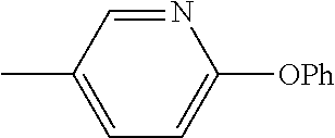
CC1=CC=C([OPh])N=C1
